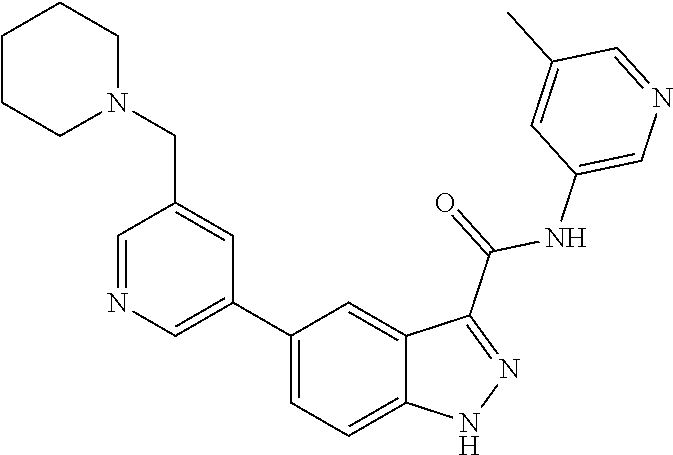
C1(C2=CN=CC(CN3CCCCC3)=C2)=CC=C2C(=C1)C(C(=O)NC1=CN=CC(C)=C1)=NN2
